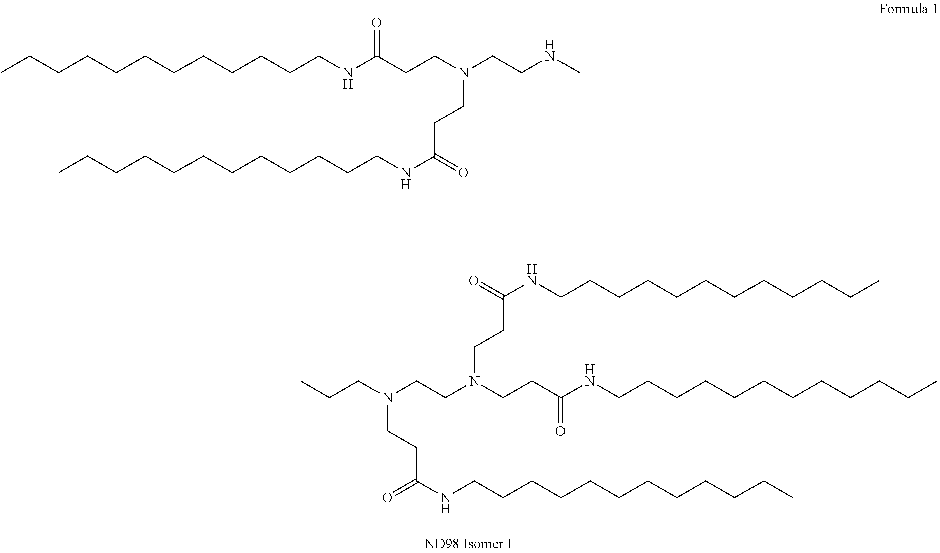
C(CN(CCC(=O)NCCCCCCCCCCCC)CCN(CCC(NCCCCCCCCCCCC)=O)CCC(=O)NCCCCCCCCCCCC)C.CCCCCCCCCCCCNC(=O)CCN(CCC(NCCCCCCCCCCCC)=O)CCNC
